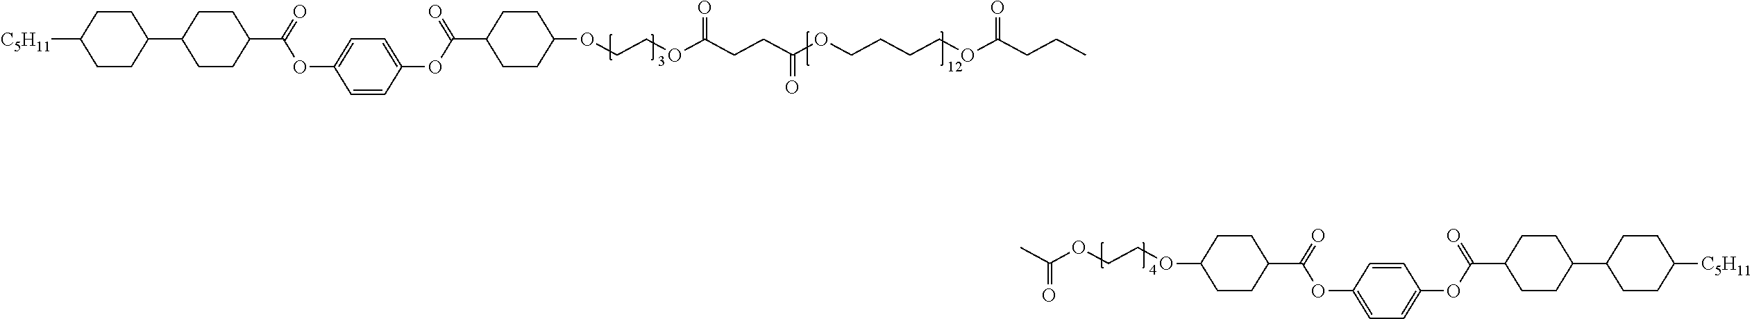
C1CC(C2CCC(C(=O)OC3=CC=C(OC(C4CCC(OCCOC(CCC(OCCCCOC(CCC)=O)=O)=O)CC4)=O)C=C3)CC2)CCC1[C5H11].C1CC(C2CCC(C(=O)OC3=CC=C(OC(C4CCC(OCCOC(C)=O)CC4)=O)C=C3)CC2)CCC1[C5H11]
